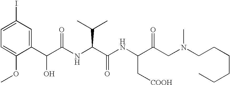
C1=C(OC)C(C(C(NC(C(NC(C(CN(C)CCCCCC)=O)C[COOH])=O)C(C)C)=O)O)=CC(I)=C1
